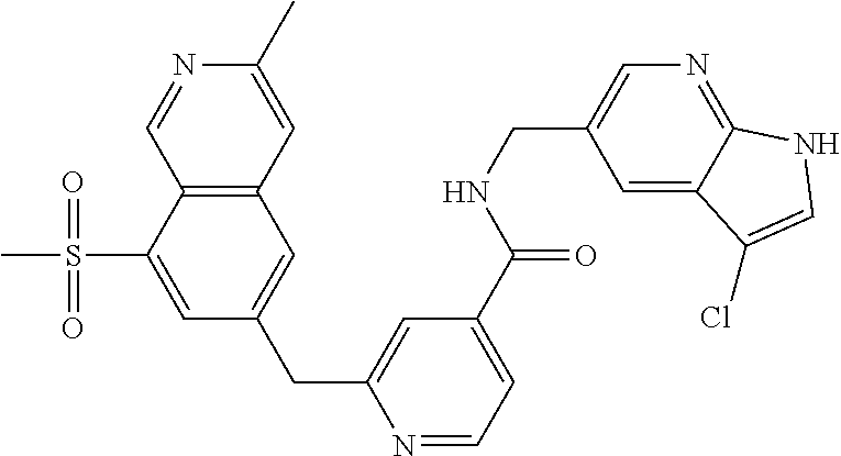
C12=C(C=C(CC3=CC(C(NCC4=CN=C5C(=C4)C(Cl)=CN5)=O)=CC=N3)C=C1S(C)(=O)=O)C=C(C)N=C2
